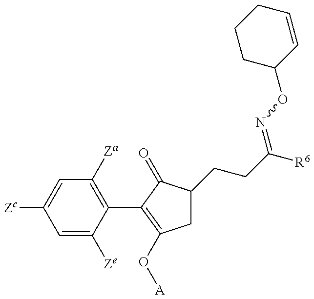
C1=C([Ze])C(C2=C(O[A])CC(CCC([R6])=NOC3C=CCCC3)C2=O)=C([Za])C=C1[Zc]
